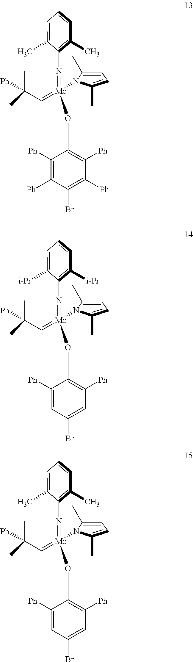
N(=[Mo](OC1=C([Ph])C([Ph])=C(Br)C([Ph])=C1[Ph])(=CC([Ph])(C)C)N1C(C)=CC=C1C)C1=C(C)C=CC=C1C.N(=[Mo](OC1=C([Ph])C=C(Br)C=C1[Ph])(=CC([Ph])(C)C)N1C(C)=CC=C1C)C1=C([i-Pr])C=CC=C1[i-Pr].N(=[Mo](OC1=C([Ph])C=C(Br)C=C1[Ph])(=CC([Ph])(C)C)N1C(C)=CC=C1C)C1=C(C)C=CC=C1C
